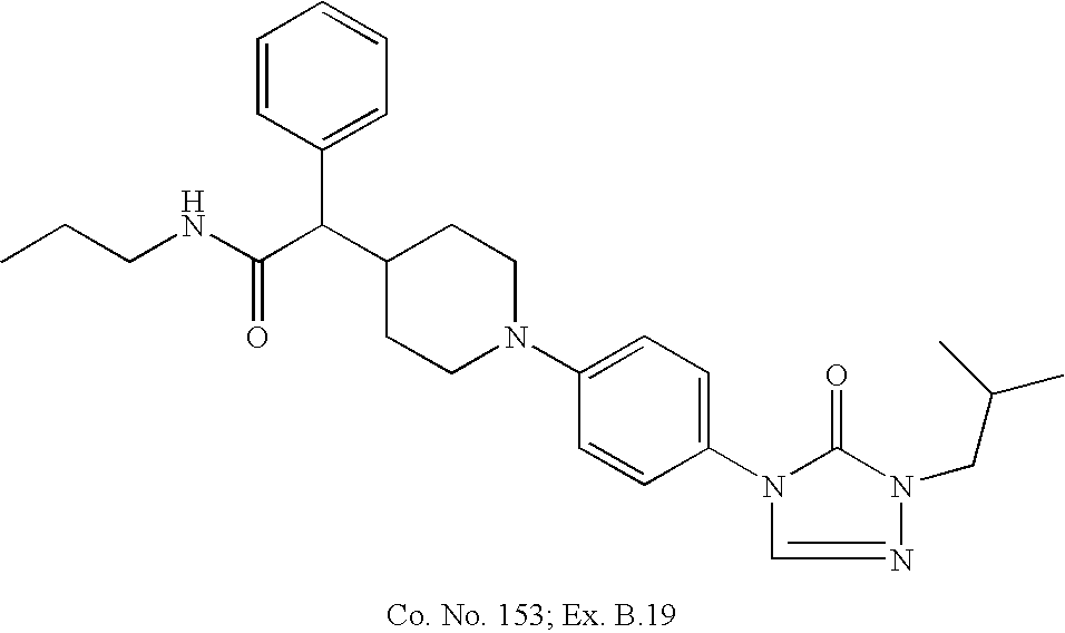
C1(C(C(NCCC)=O)C2=CC=CC=C2)CCN(C2=CC=C(N3C(=O)N(CC(C)C)N=C3)C=C2)CC1
